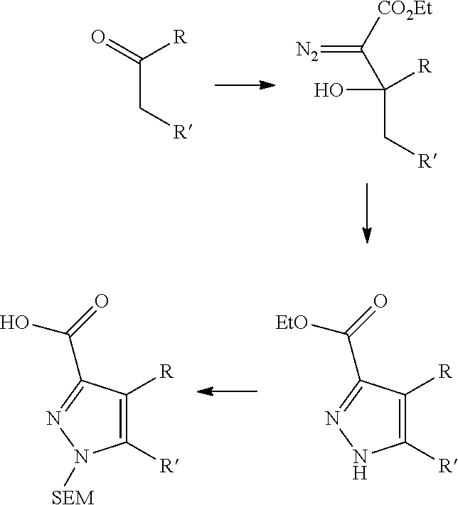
O=C([R])C[R].C(C([R])(C[R])O)([CO2Et])=[N2].C1([R])=C([R])C(C(=O)[EtO])=NN1.C1([R])=C([R])C(C(=O)O)=NN1[SEM]
